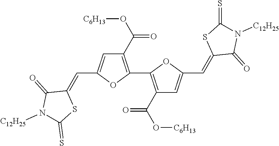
C1(C(O[C6H13])=O)=C(C2=C(C(O[C6H13])=O)C=C(C=C3C(=O)N([C12H25])C(=S)S3)O2)OC(C=C2C(=O)N([C12H25])C(=S)S2)=C1
